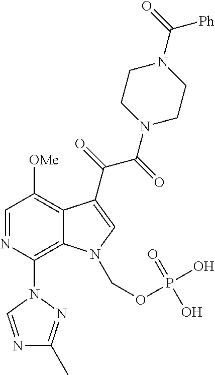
C1([OMe])=C2C(=C(N3C=NC(C)=N3)N=C1)N(COP(O)(=O)O)C=C2C(=O)C(=O)N1CCN(C(=O)[Ph])CC1
